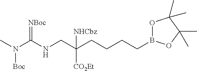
O1B(CCCCC(CNC(N(C)[Boc])=[NBoc])([CO2Et])[NHCbz])OC(C)(C)C1(C)C
